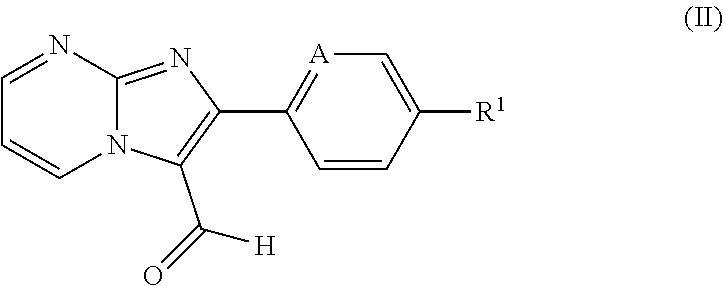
N12C(=NC(C3=[A]C=C([R1])C=C3)=C1C(=O)[H])N=CC=C2
